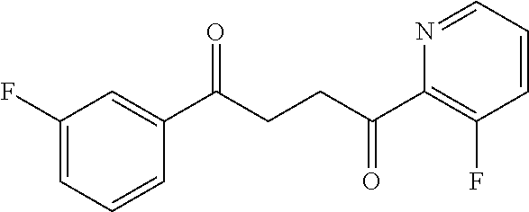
C1(C(CCC(C2=C(F)C=CC=N2)=O)=O)=CC(F)=CC=C1
